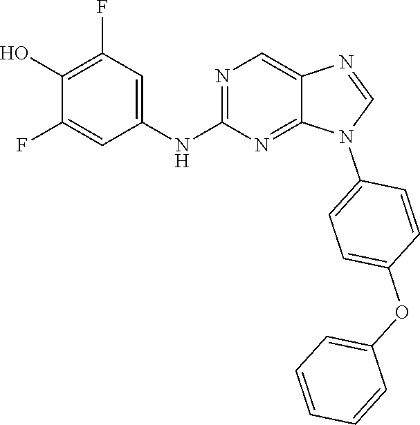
C1(O)=C(F)C=C(NC2=NC=C3C(=N2)N(C2=CC=C(OC4=CC=CC=C4)C=C2)C=N3)C=C1F
